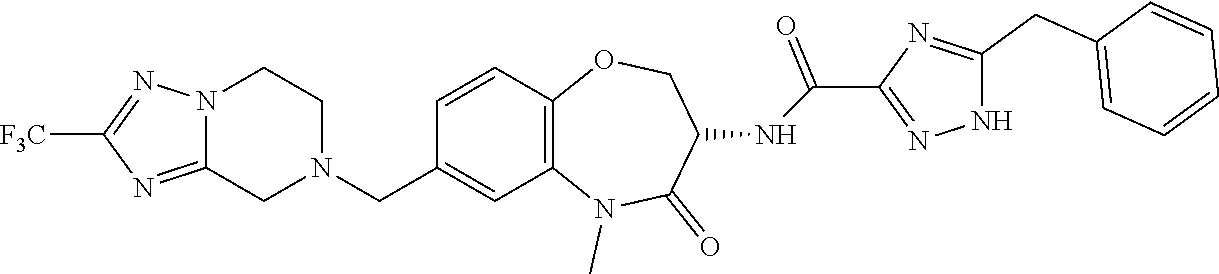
C12=C(N(C)C(=O)C(NC(C3=NNC(CC4=CC=CC=C4)=N3)=O)CO1)C=C(CN1CCN3C(=NC([F3C])=N3)C1)C=C2
